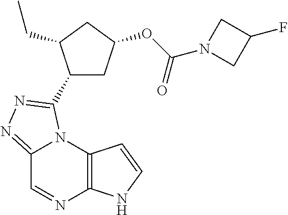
C12=NN=C(C3CC(OC(N4CC(F)C4)=O)CC3CC)N1C1=C(N=C2)NC=C1
